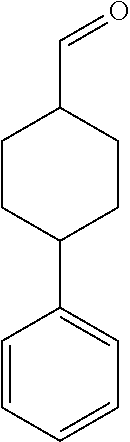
C1=CC=CC=C1C1CCC(C=O)CC1
